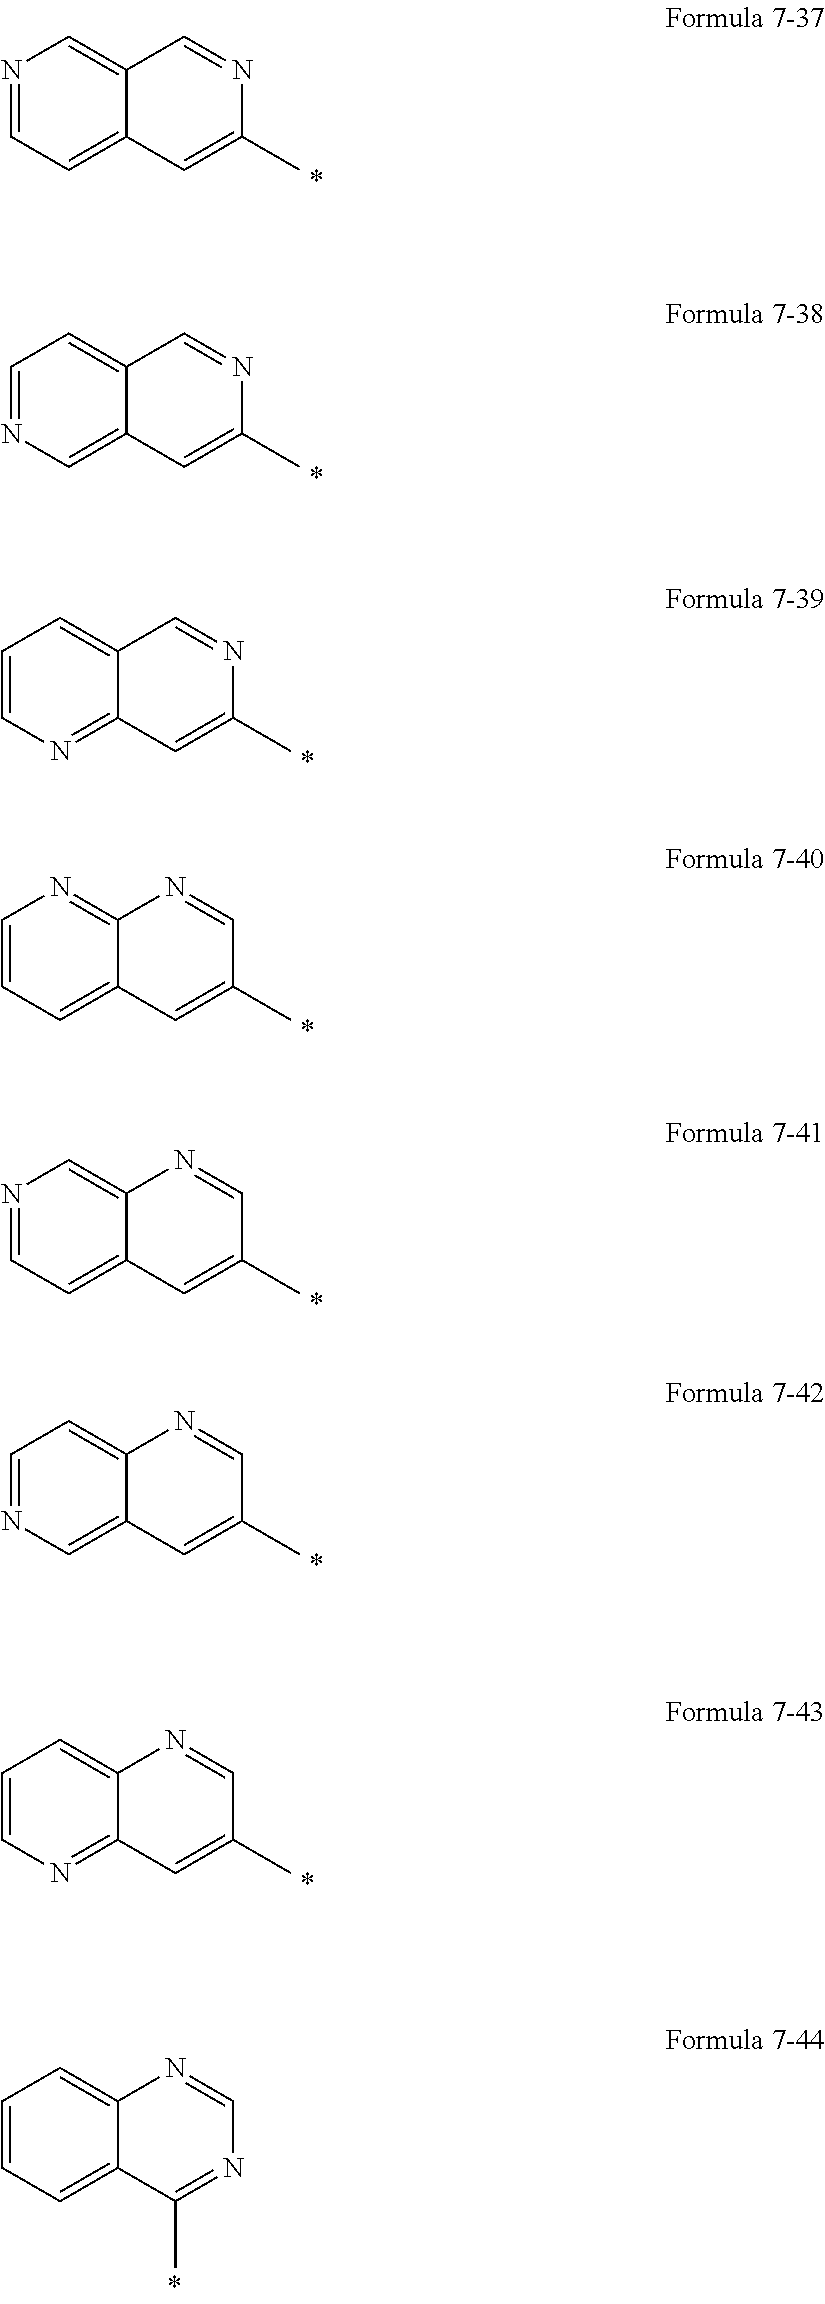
N1=CC=C2C(=C1)C=NC(C)=C2.C1=NC=C2C(=C1)C=NC(C)=C2.C1=CN=C2C(=C1)C=NC(C)=C2.C1=CC=C2C(=N1)N=CC(C)=C2.N1=CC=C2C(=C1)N=CC(C)=C2.C1=NC=C2C(=C1)N=CC(C)=C2.C1=CN=C2C(=C1)N=CC(C)=C2.C1=CC=C2C(=C1)N=CN=C2C
